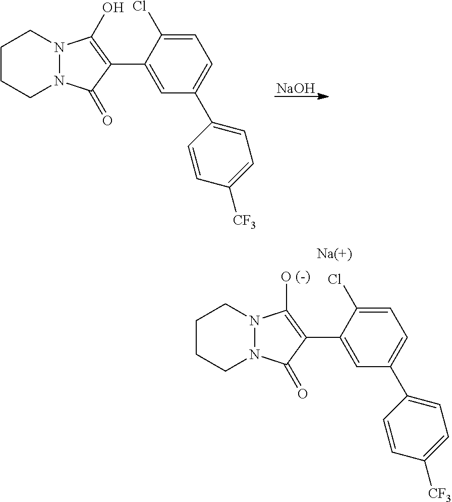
C1CCN2N(C1)C(O)=C(C1=CC(C3=CC=C([CF3])C=C3)=CC=C1Cl)C2=O.[NaOH].C1CCN2N(C1)C(O)=C(C1=CC(C3=CC=C([CF3])C=C3)=CC=C1Cl)C2=O
